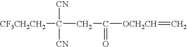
[CF3CH2CH2]C([CN])([CN])CC(=O)[OCH2CH]=C
